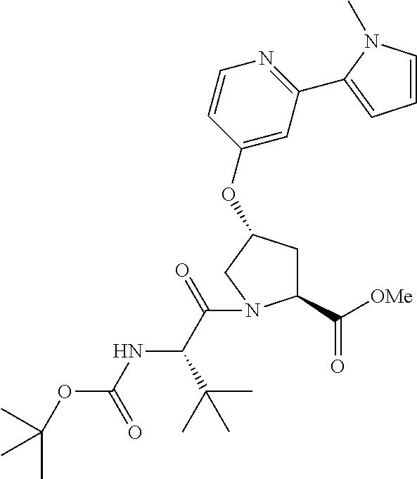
C(C(=O)N1C(C([OMe])=O)CC(OC2=CC(C3=CC=CN3C)=NC=C2)C1)(C(C)(C)C)NC(=O)OC(C)(C)C
